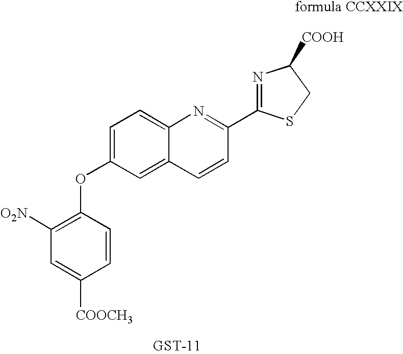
C1=C(OC2=C([O2N])C=C([COOCH3])C=C2)C=C2C(=C1)N=C(C1=NC([COOH])CS1)C=C2
